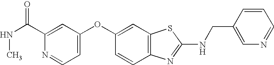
C1(C(NC)=O)=CC(OC2=CC3=C(C=C2)N=C(NCC2=CN=CC=C2)S3)=CC=N1
